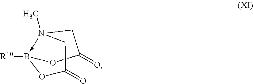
[R10]B12-N(C)(CC(=O)O1)CC(=O)O2
